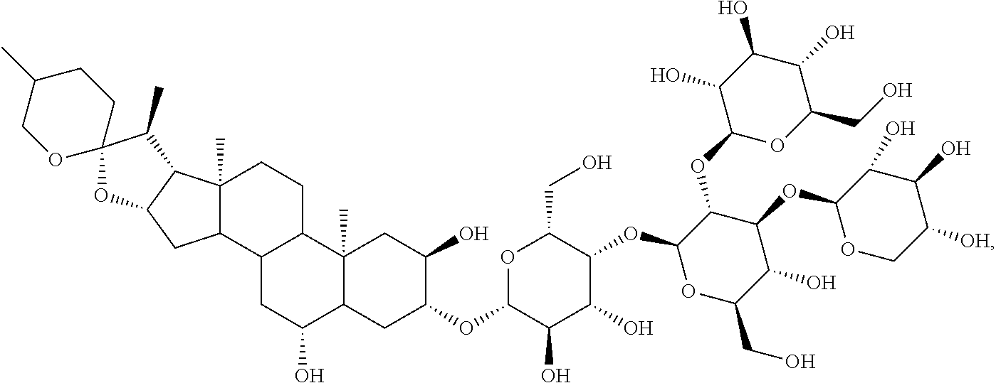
O1C(CO)C(OC2OC(CO)C(O)C(OC3OCC([OH])C(O)C3O)C2OC2OC(CO)C(O)C(O)C2O)C(O)C(O)C1OC1C(O)CC2(C)C(C1)C(O)CC1C2CCC2(C)C1CC1C2C(C)C2(O1)CCC(C)CO2
